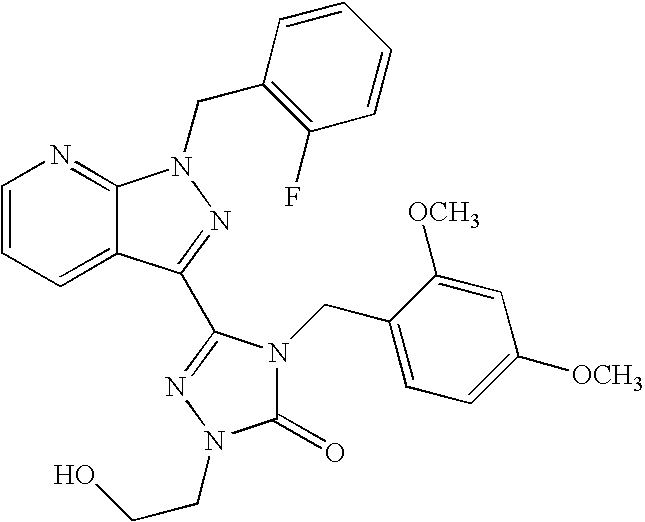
C1=CC=C2C(=N1)N(CC1=C(F)C=CC=C1)N=C2C1=NN(CCO)C(=O)N1CC1=CC=C([OCH3])C=C1[OCH3]
